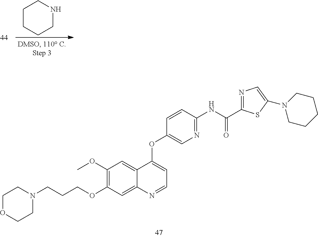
C1CCCNC1.C1OCCN(CCCOC2=C(OC)C=C3C(=C2)N=CC=C3OC2=CN=C(NC(C3=NC=C(N4CCCCC4)S3)=O)C=C2)C1
